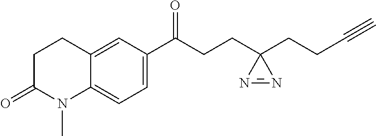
C12=CC(C(CCC3(CCC#C)N=N3)=O)=CC=C1N(C)C(=O)CC2
